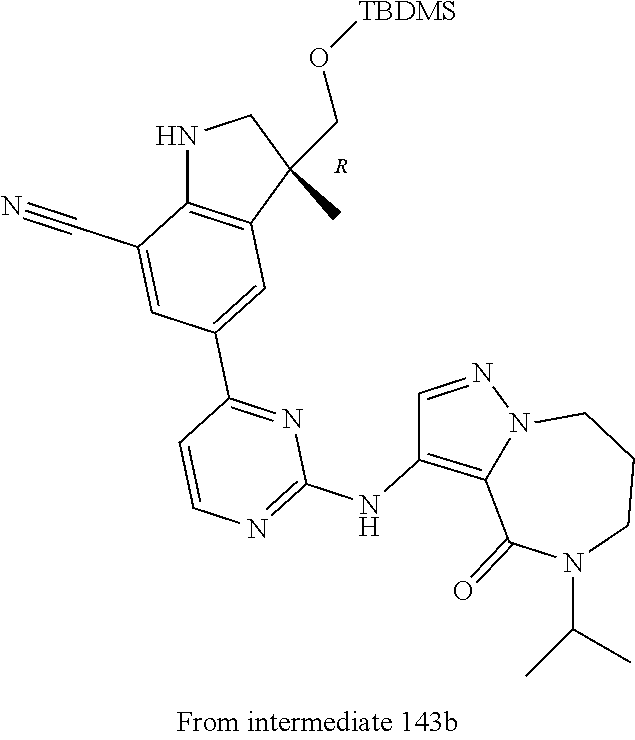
N1C2=C(C(CO[TBDMS])(C)C1)C=C(C1=NC(NC3=C4N(N=C3)CCCN(C(C)C)C4=O)=NC=C1)C=C2C#N.[R]
